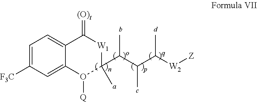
C1=C([F3C])C=C2C(=C1)C(=[(O)t])[W1]C(C)(C(C(C([W2][Z])C)C)C)O2[Q]
